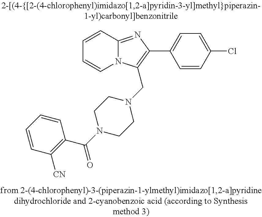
C1=CC2=NC(C3=CC=C(Cl)C=C3)=C(CN3CCN(C(C4=C([CN])C=CC=C4)=O)CC3)N2C=C1
